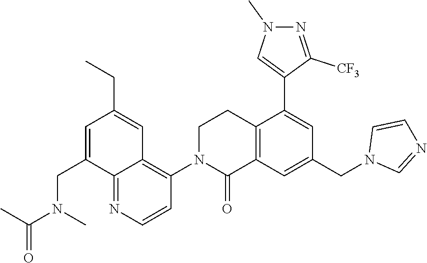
C1N(C2=C3C(=NC=C2)C(CN(C)C(C)=O)=CC(CC)=C3)C(=O)C2=C(C1)C(C1=CN(C)N=C1[CF3])=CC(CN1C=NC=C1)=C2
